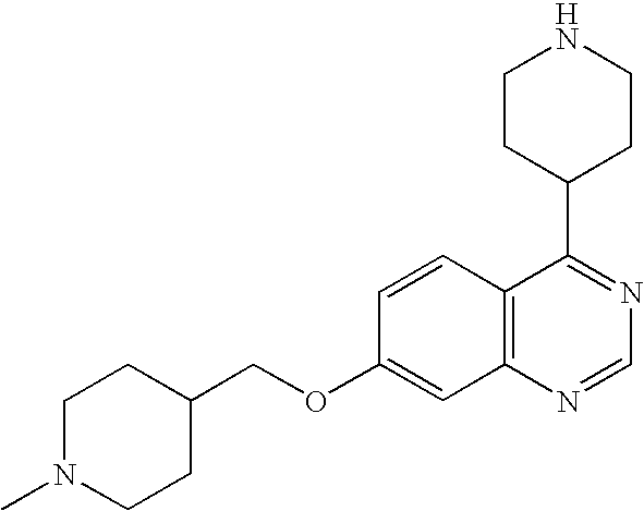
C1N(C)CCC(COC2=CC3=C(C=C2)C(C2CCNCC2)=NC=N3)C1
